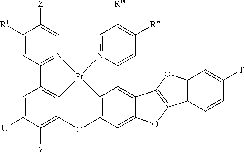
C1([R1])=CC2=N(C=C1[Z])[Pt]13C4=C2C=C([U])C([V])=C4OC2=C1C(=C1C(=C2)OC2=C1OC1=C2C=CC([T])=C1)C1=CC([Rn])=C([Rm])C=N13
